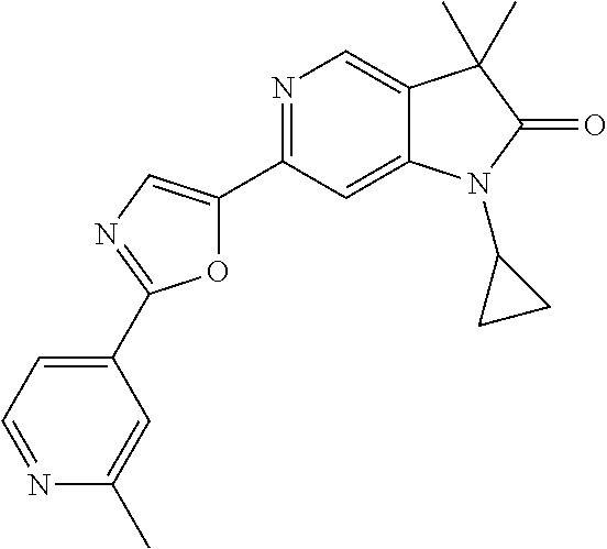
C1(C2=NC=C(C3=NC=C4C(=C3)N(C3CC3)C(=O)C4(C)C)O2)=CC=NC(C)=C1
